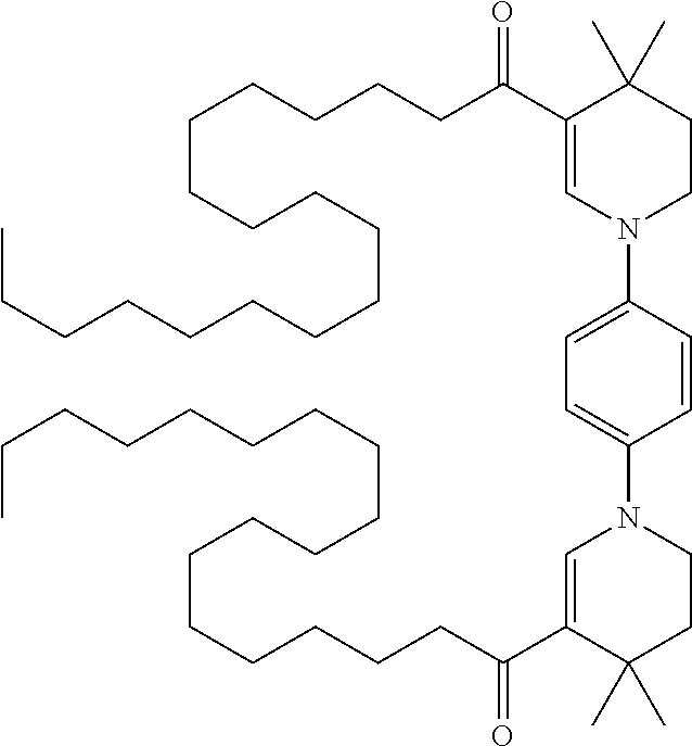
C1(C(CCCCCCCCCCCCCCCCC)=O)=CN(C2=CC=C(N3C=C(C(CCCCCCCCCCCCCCCCC)=O)C(C)(C)CC3)C=C2)CCC1(C)C
